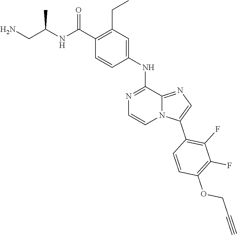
N1=C(NC2=CC(CC)=C(C(=O)NC(CN)C)C=C2)C2=NC=C(C3=C(F)C(F)=C(OCC#C)C=C3)N2C=C1
